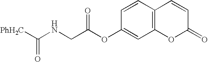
C12=C(C=CC(OC(CNC([PhH2C])=O)=O)=C1)C=CC(=O)O2
